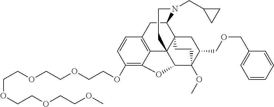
C1(OCCOCCOCCOCCOCCOC)=C2C3=C(C=C1)CC1C45C3(C(C(OC)(C(COCC3=CC=CC=C3)C4)CC5)O2)CCN1CC1CC1
